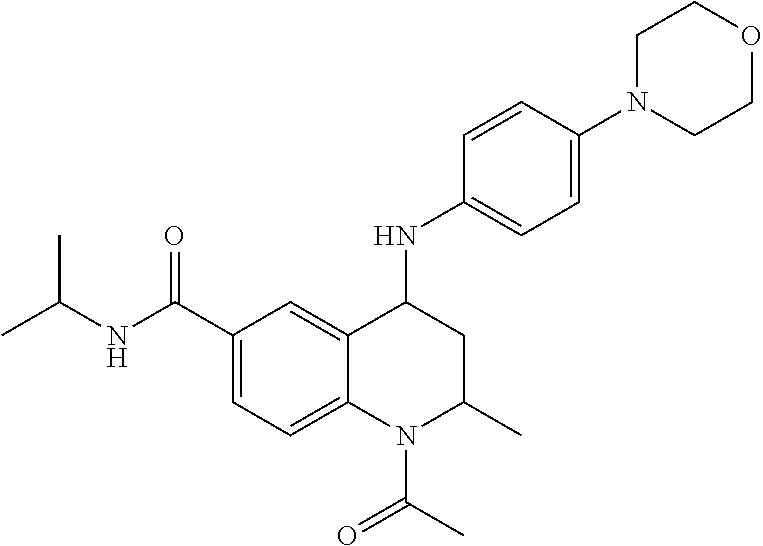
C1=C2C(=CC=C1C(NC(C)C)=O)N(C(C)=O)C(C)CC2NC1=CC=C(N2CCOCC2)C=C1
